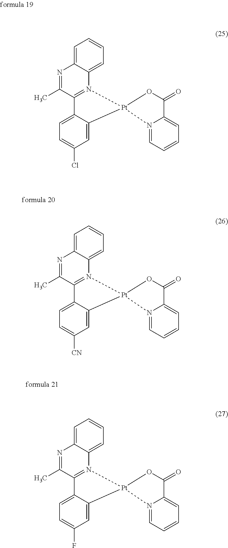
C1=C2C(=CC=C1)N1=C(C(C)=N2)C2=CC=C(Cl)C=C2[Pt]12N1=CC=CC=C1C(=O)O2.C1=C2C(=CC=C1)N1=C(C(C)=N2)C2=CC=C([CN])C=C2[Pt]12N1=CC=CC=C1C(=O)O2.C1=C2C(=CC=C1)N1=C(C(C)=N2)C2=CC=C(F)C=C2[Pt]12N1=CC=CC=C1C(=O)O2
